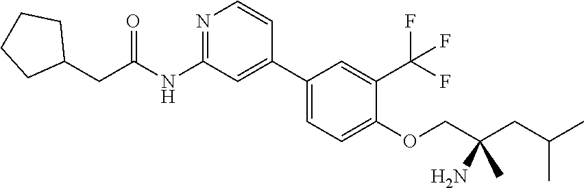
N1=C(NC(CC2CCCC2)=O)C=C(C2=CC=C(OCC(CC(C)C)(C)N)C(C(F)(F)F)=C2)C=C1
